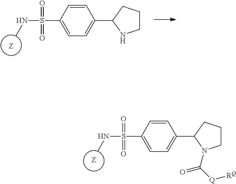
[Z].C1=C(S(=O)(=O)NC)C=CC(C2CCCN2C(=O)[Q][RQ])=C1.[Z].C1=C(S(=O)(=O)NC)C=CC(C2CCCN2)=C1
